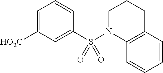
C1=C([HO2C])C=C(S(=O)(=O)N2C3=C(C=CC=C3)CCC2)C=C1
